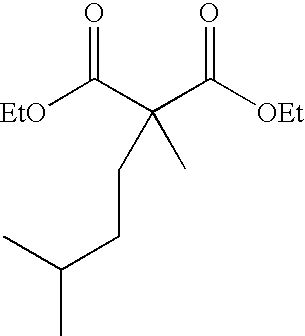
[EtO]C(C(C([OEt])=O)(CCC(C)C)C)=O
